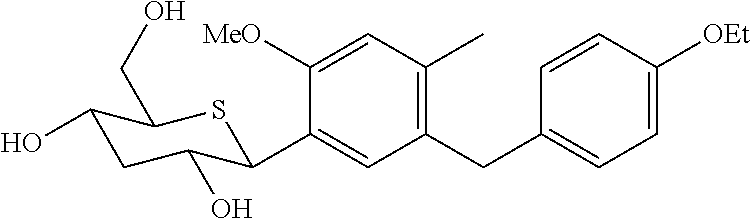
C1([MeO])=CC(C)=C(CC2=CC=C([OEt])C=C2)C=C1C1C(O)CC(O)C(CO)S1
